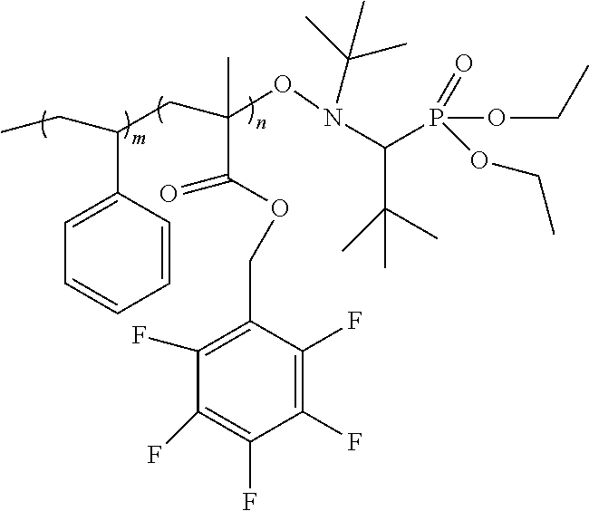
C1(COC(=O)C(ON(C(C(C)(C)C)P(=O)(OCC)OCC)C(C)(C)C)(C)CC(C2=CC=CC=C2)CC)=C(F)C(F)=C(F)C(F)=C1F
